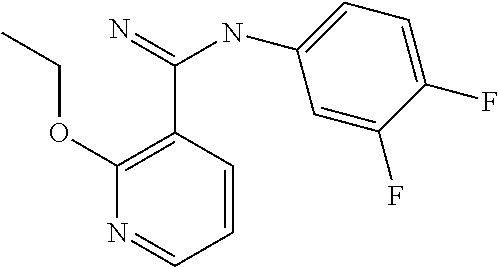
C1(OCC)=C(C(=N)NC2=CC=C(F)C(F)=C2)C=CC=N1
